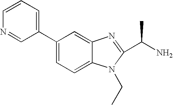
C1=CN=CC(C2=CC=C3C(=C2)N=C(C(N)C)N3CC)=C1
